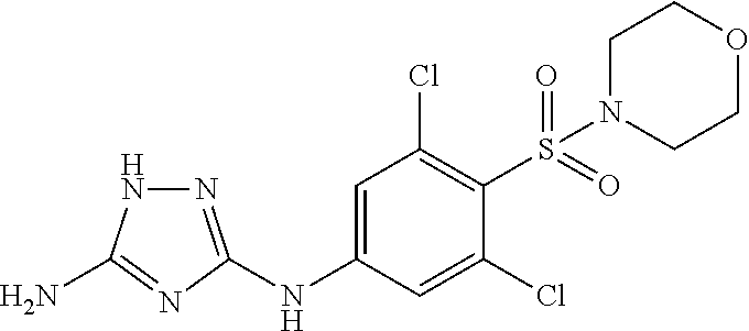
C1(NC2=NNC(N)=N2)=CC(Cl)=C(S(N2CCOCC2)(=O)=O)C(Cl)=C1
